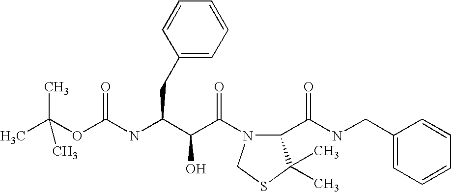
N(C(C(C(=O)N1C(C(NCC2=CC=CC=C2)=O)C(C)(C)SC1)O)CC1=CC=CC=C1)C(OC(C)(C)C)=O
